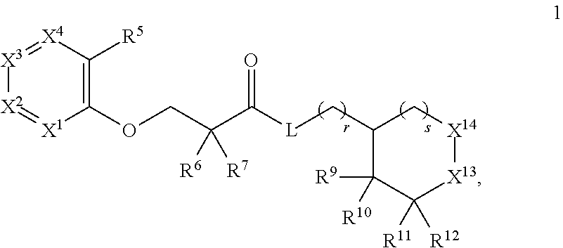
[X3]1=[X4]C([R5])=C(OCC(C([L]CC2C([R9])([R10])C([R11])([R12])[X13][X14]C2)=O)([R6])[R7])[X1]=[X2]1
